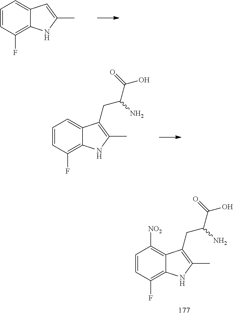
C1=CC(F)=C2C(=C1)C=C(C)N2.C1=CC(F)=C2C(=C1)C(CC(C(=O)O)N)=C(C)N2.C1=CC(F)=C2C(=C1[NO2])C(CC(C(=O)O)N)=C(C)N2
